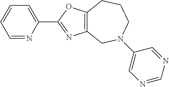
C1=CC=C(C2=NC3=C(O2)CCCN(C2=CN=CN=C2)C3)N=C1
